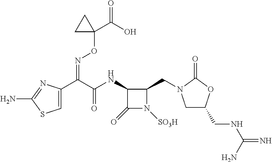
C1=C(C(C(NC2C(=O)N([SO3H])C2CN2CC(CNC(=N)N)OC2=O)=O)=NOC2(C(=O)O)CC2)N=C(N)S1
